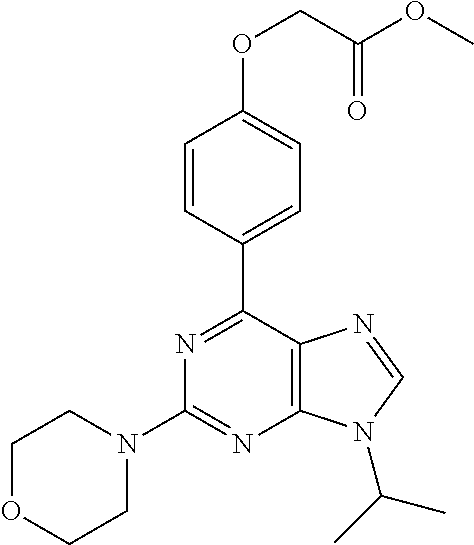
C1=CC(C2=NC(N3CCOCC3)=NC3=C2N=CN3C(C)C)=CC=C1OCC(OC)=O
